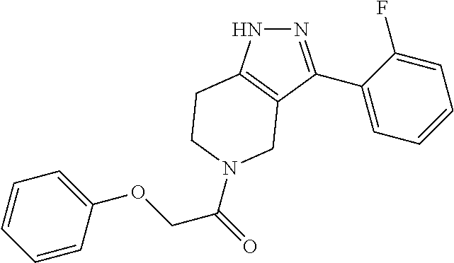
N1N=C(C2=CC=CC=C2F)C2=C1CCN(C(COC1=CC=CC=C1)=O)C2
